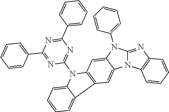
N12C(=NC3=C1C=CC=C3)N(C1=CC=CC=C1)C1=CC3=C(C=C21)C1=CC=CC=C1N3C1=NC(C2=CC=CC=C2)=NC(C2=CC=CC=C2)=N1
